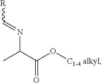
CC(C(O[C1-4 alkyl])=O)N=C[R]
